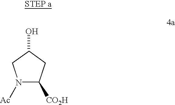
N1([Ac])C([CO2H])CC(O)C1
